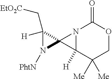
N1([PhtN])C2(C1(C[EtO2C])[H])C1([H])N2C(=O)OCC1([Me])[Me]
